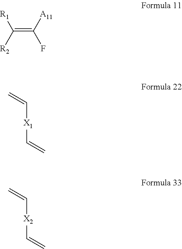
C(=C([A11])F)([R2])[R1].C([X1]C=C)=C.C([X2]C=C)=C
